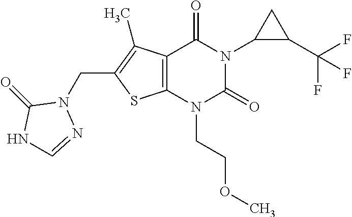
C12=C(N(CCOC)C(=O)N(C3C(C(F)(F)F)C3)C1=O)SC(CN1C(=O)NC=N1)=C2C
